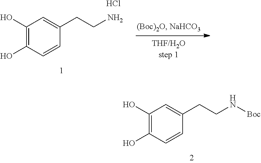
C1(O)=C(O)C=CC(CCN)=C1.Cl.C1(O)=C(O)C=CC(CCN[Boc])=C1
